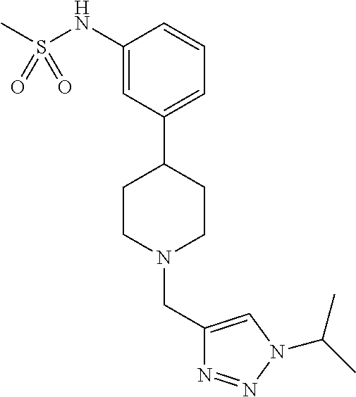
C1(NS(C)(=O)=O)=CC(C2CCN(CC3=CN(C(C)C)N=N3)CC2)=CC=C1
